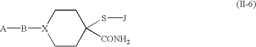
C1CC([CONH2])(S[J])CC[X]1B[A]
